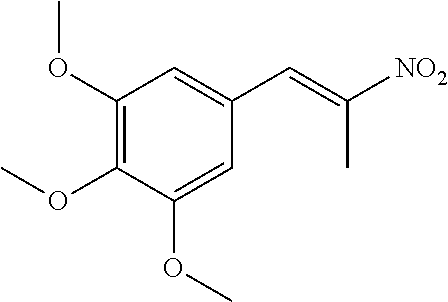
C1(OC)=C(OC)C(OC)=CC(C=C([NO2])C)=C1
